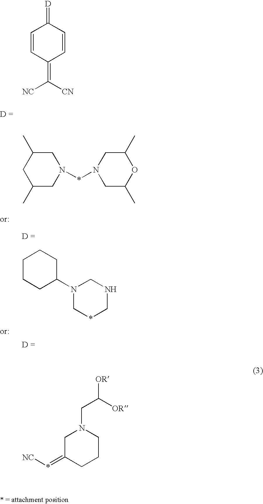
C1C(C)CN(*N2CC(C)OC(C)C2)CC1C.C1CCC(N2C*CNC2)CC1.C1=CC(=C([CN])[NC])C=CC1=[D].C1C(=*[NC])CCCN1CC([OR])[OR]
